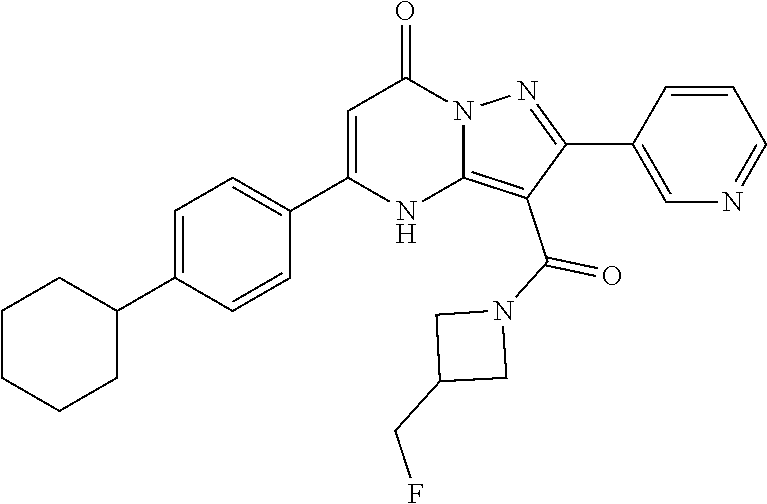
C1(C2=CC=C(C3=CC(=O)N4C(=C(C(N5CC(CF)C5)=O)C(C5=CN=CC=C5)=N4)N3)C=C2)CCCCC1
